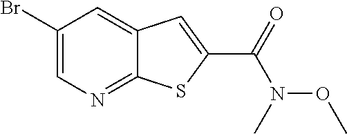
C12=NC=C(Br)C=C1C=C(C(=O)N(C)OC)S2
